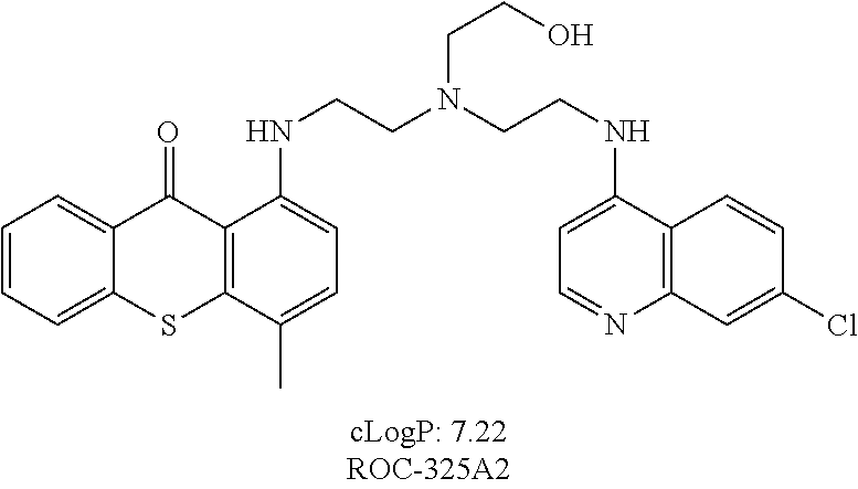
C1=CC=C2C(=C1)C(=O)C1=C(S2)C(C)=CC=C1NCCN(CCNC1=CC=NC2=C1C=CC(Cl)=C2)CCO
